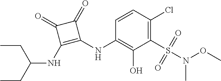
C(C)C(CC)NC1=C(NC2=C(O)C(S(N(OC)C)(=O)=O)=C(Cl)C=C2)C(=O)C1=O
